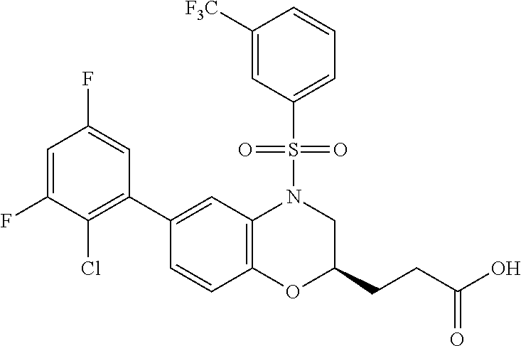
C1(C2=C(Cl)C(F)=CC(F)=C2)=CC2=C(C=C1)OC(CCC(O)=O)CN2S(C1=CC=CC([F3C])=C1)(=O)=O
